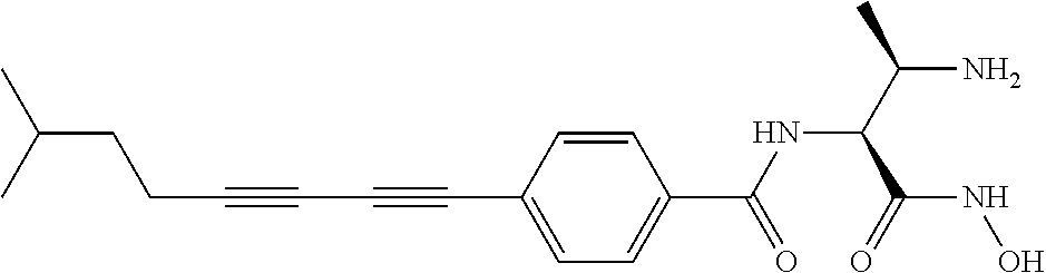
C(C#CC#CC1=CC=C(C(=O)NC(C(NO)=O)C(N)C)C=C1)CC(C)C
